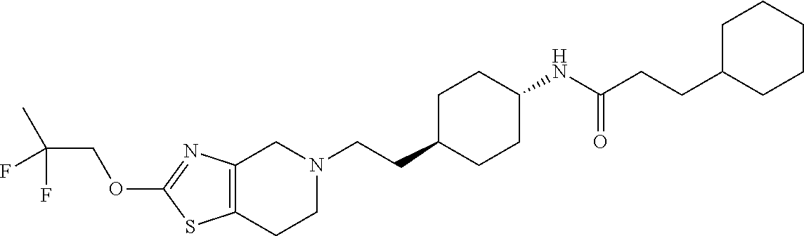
C12=C(CCN(CCC3CCC(NC(CCC4CCCCC4)=O)CC3)C1)SC(OCC(C)(F)F)=N2
